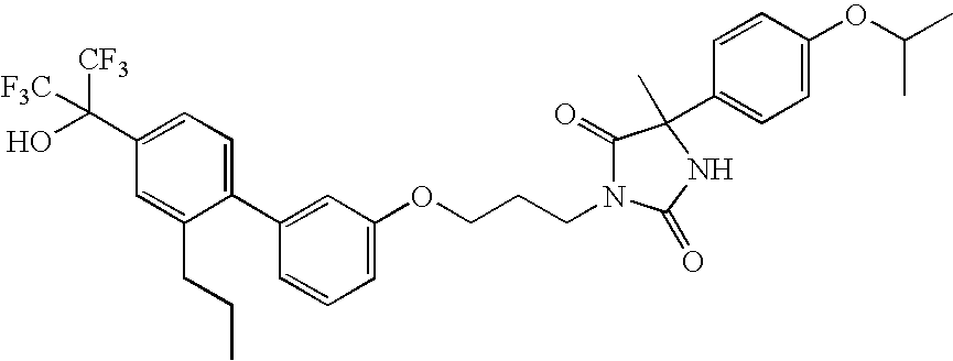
C1(C(O)([CF3])[F3C])=CC=C(C2=CC(OCCCN3C(=O)C(C4=CC=C(OC(C)C)C=C4)(C)NC3=O)=CC=C2)C(CCC)=C1
